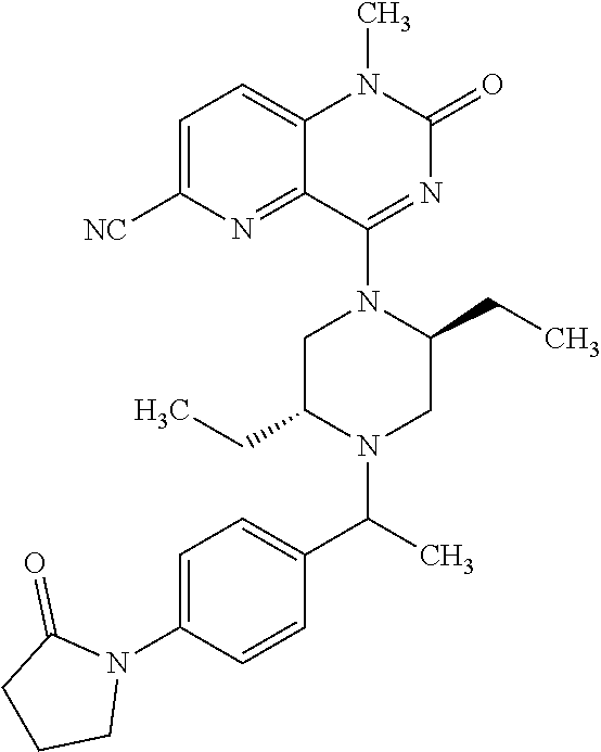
C1=C([NC])N=C2C(=C1)N(C)C(=O)N=C2N1C(CC)CN(C(C2=CC=C(N3C(=O)CCC3)C=C2)C)C(CC)C1
